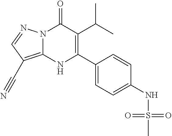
N12C(=C(C#N)C=N1)NC(C1=CC=C(NS(C)(=O)=O)C=C1)=C(C(C)C)C2=O
